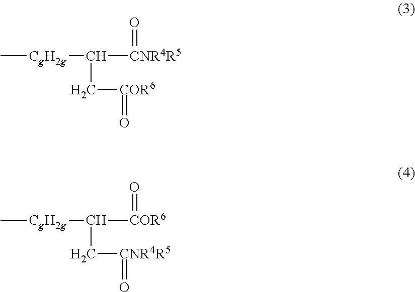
C[CgH2g]C([CNR4R5]=O)C[COR6]=O.C[CgH2g]C([COR6]=O)C[CNR4R5]=O
